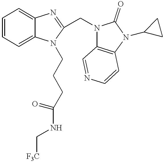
C1=CC=C2C(=C1)N=C(CN1C3=C(N(C4CC4)C1=O)C=CN=C3)N2CCCC(NC[F3C])=O
